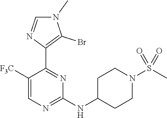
C1([F3C])=CN=C(NC2CCN(S(C)(=O)=O)CC2)N=C1C1=C(Br)N(C)C=N1
